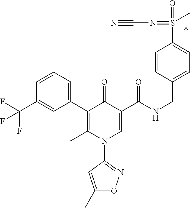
C1(C2=C(C)N(C3=NOC(C)=C3)C=C(C(NCC3=CC=C(S(=O)(=NC#N)C)C=C3)=O)C2=O)=CC=CC(C(F)(F)F)=C1
